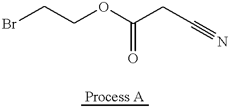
C(OC(CC#N)=O)CBr
